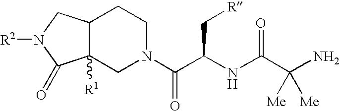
C12C([R1])(CN(C(C(NC(C(N)([Me])[Me])=O)C[R])=O)CC1)C(=O)N([R2])C2
